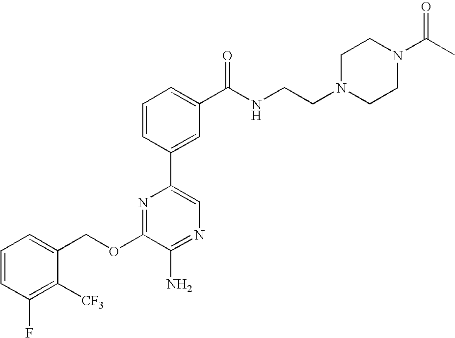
C1(OCC2=CC=CC(F)=C2[CF3])=NC(C2=CC(C(NCCN3CCN(C(C)=O)CC3)=O)=CC=C2)=CN=C1N
